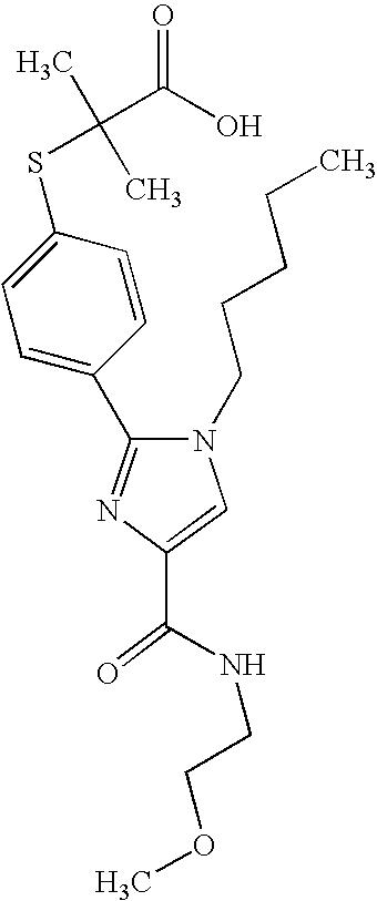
C(C1=CN(CCCCC)C(C2=CC=C(SC(C)(C)C(O)=O)C=C2)=N1)(=O)NCCOC
